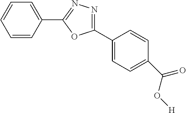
C1(C2=CC=C(C(O[H])=O)C=C2)=NN=C(C2=CC=CC=C2)O1
